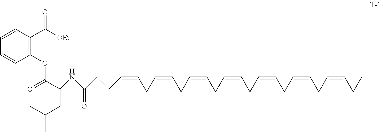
C1=CC(C([OEt])=O)=C(OC(=O)C(CC(C)C)NC(CCC=CCC=CCC=CCC=CCC=CCC=CCC=CCC)=O)C=C1
